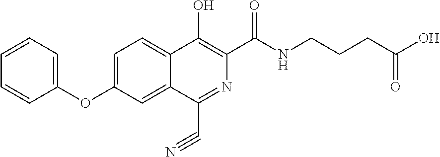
C1=C(OC2=CC=CC=C2)C=C2C(=C1)C(O)=C(C(NCCCC(O)=O)=O)N=C2C#N
